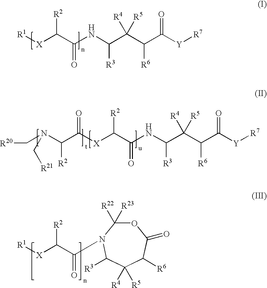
[R1][X]C(C(NC(C(C(C([Y][R7])=O)[R6])([R5])[R4])[R3])=O)[R2].[R20]CN(C(C([X]C(C(NC(C(C(C([Y][R7])=O)[R6])([R5])[R4])[R3])=O)[R2])=O)[R2])C[R21].C([X][R1])([R2])C(=O)N1C([R22])([R23])OC(=O)C([R6])C([R4])([R5])C1[R3]
